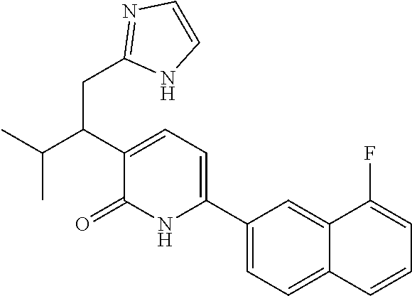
C1(C2=CC=C(C(C(C)C)CC3=NC=CN3)C(=O)N2)=CC=C2C(=C1)C(F)=CC=C2
